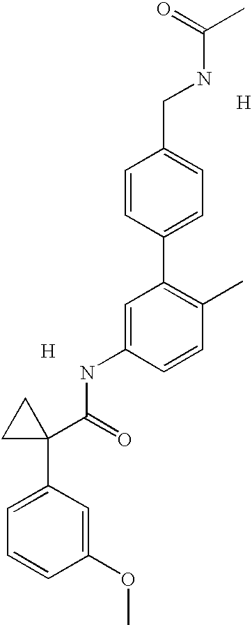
[H].C1=C(NC(=O)C2(C3=CC=CC(OC)=C3)CC2)C=CC(C)=C1C1=CC=C(CNC(C)=O)C=C1.[H]
